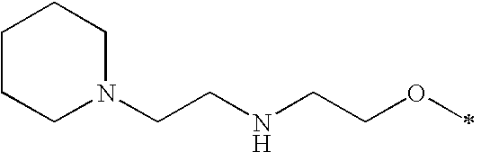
C1CCN(CCNCCOC)CC1
